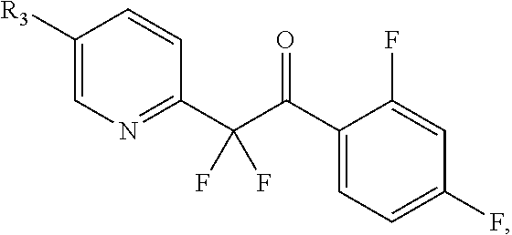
C1([R3])=CN=C(C(C(C2=CC=C(F)C=C2F)=O)(F)F)C=C1
